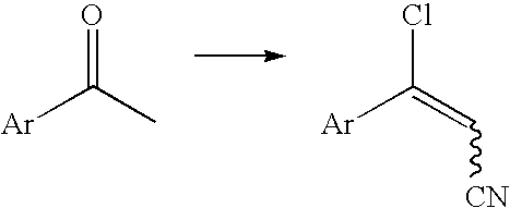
[Ar]C(C)=O.[Ar]C(=C[CN])Cl
